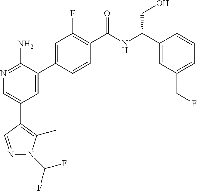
N1=C(N)C(C2=CC(F)=C(C(NC(C3=CC(CF)=CC=C3)CO)=O)C=C2)=CC(C2=C(C)N(C(F)F)N=C2)=C1
